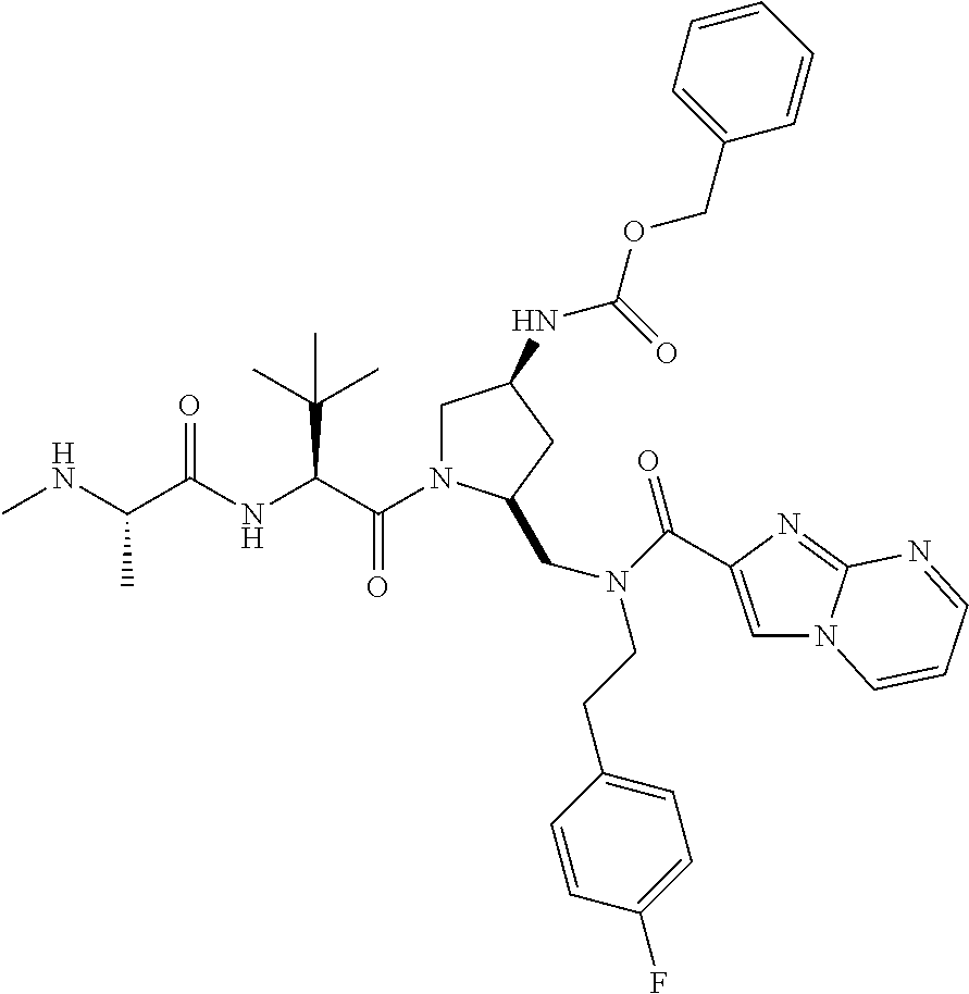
C(=O)(C(C(C)(C)C)NC(=O)C(C)NC)N1CC(NC(OCC2=CC=CC=C2)=O)CC1CN(CCC1=CC=C(F)C=C1)C(=O)C1=CN2C(=N1)N=CC=C2
